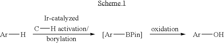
C[H].[Ar][H].[[Ar][BPin]].[Ar]O
